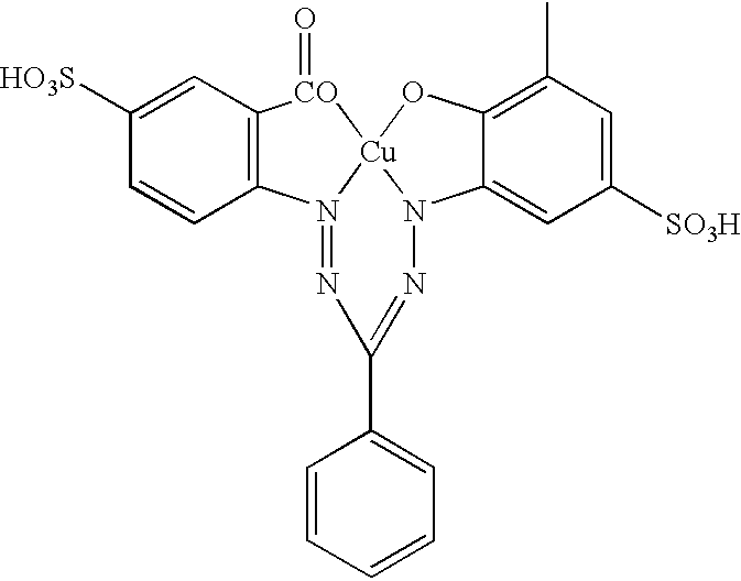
C1=CC2=C(C=C1[HO3S])[CO](=O)[Cu]13N2=NC(C2=CC=CC=C2)=NN1C1=CC([SO3H])=CC(C)=C1O3
